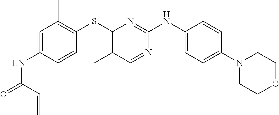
C1=C(NC(=O)C=C)C=CC(SC2=C(C)C=NC(NC3=CC=C(N4CCOCC4)C=C3)=N2)=C1C
